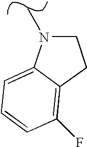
C1N(C)C2=CC=CC(F)=C2C1
